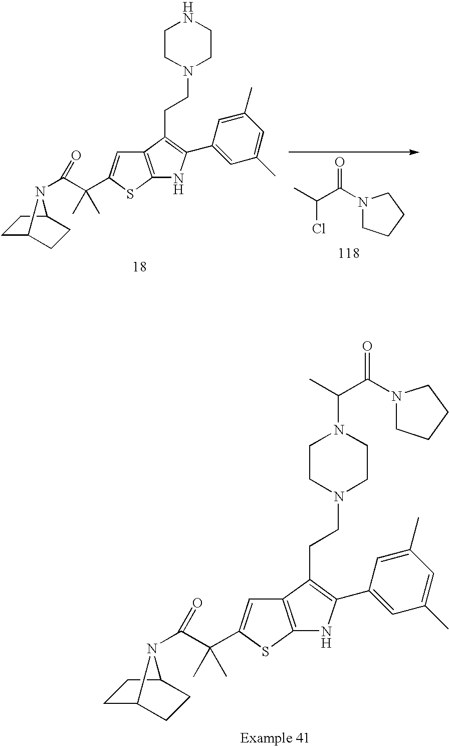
C1C2CCC(C1)N2C(C(C)(C)C1=CC2=C(S1)NC(C1=CC(C)=CC(C)=C1)=C2CCN1CCN(C(C(=O)N2CCCC2)C)CC1)=O.ClC(C(=O)N1CCCC1)C.C1C2CCC(C1)N2C(C(C)(C)C1=CC2=C(S1)NC(C1=CC(C)=CC(C)=C1)=C2CCN1CCNCC1)=O
